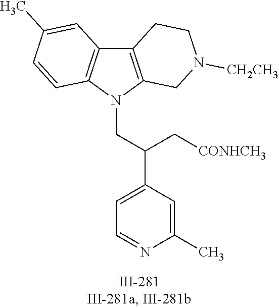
N1(CC(C2=CC=NC(C)=C2)C[CONHCH3])C2=C(C3=C1C=CC(C)=C3)CCN([CH2CH3])C2
